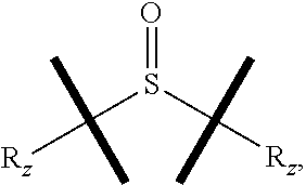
[Rz]C(S(C([Rz])(C)C)=O)(C)C
